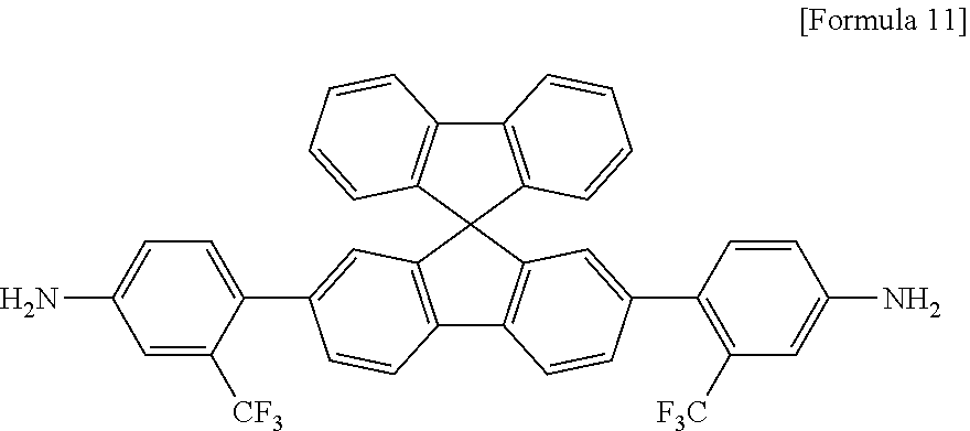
C12=C(C3(C4=C1C=CC=C4)C1=C(C4=C3C=C(C3=C([F3C])C=C(N)C=C3)C=C4)C=CC(C3=CC=C(N)C=C3[CF3])=C1)C=CC=C2
